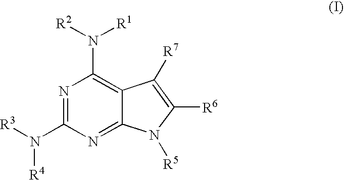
N1=C(N([R3])[R4])N=C2C(=C1N([R2])[R1])C([R7])=C([R6])N2[R5]
